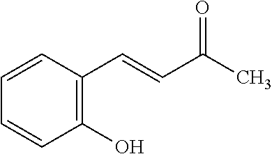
C1(O)=C(C=CC(C)=O)C=CC=C1
